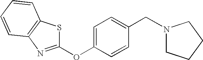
C1=CC2=C(C=C1)N=C(OC1=CC=C(CN3CCCC3)C=C1)S2
